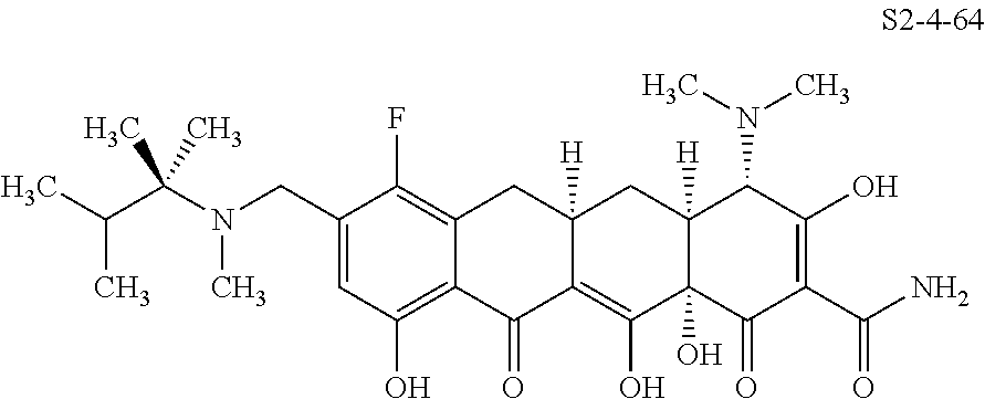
C1(CN(C(C(C)C)(C)C)C)=CC(O)=C2C(=C1F)CC1([H])C(=C(O)C3(O)C([H])(C1)C(N(C)C)C(O)=C(C(N)=O)C3=O)C2=O
